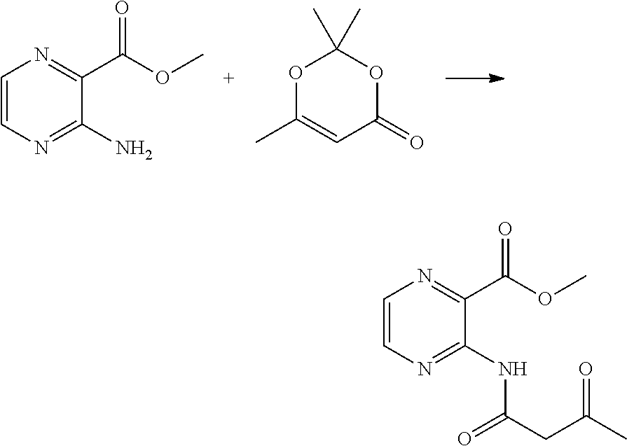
C1=CN=C(N)C(C(OC)=O)=N1.O1C(C)=CC(=O)OC1(C)C.C1=CN=C(NC(CC(C)=O)=O)C(C(OC)=O)=N1
